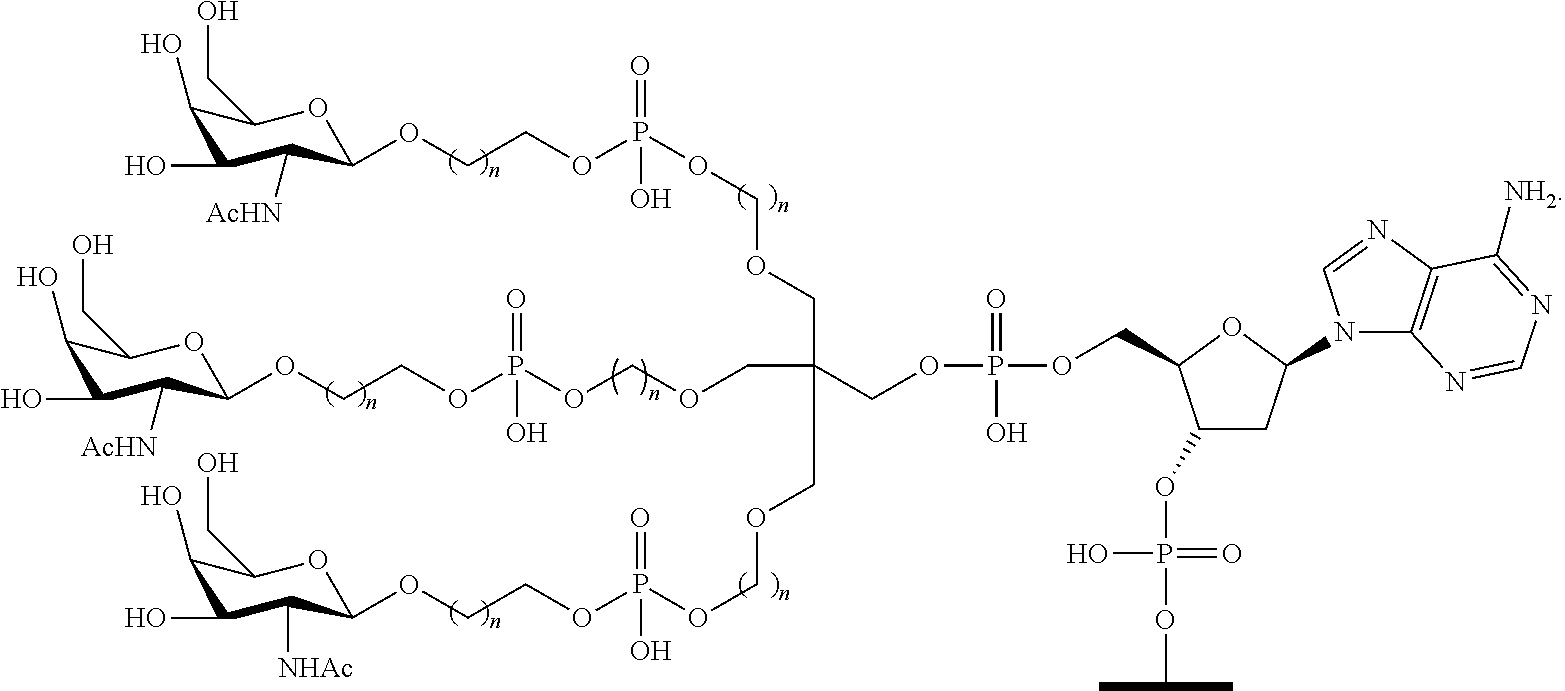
C1(O)C(O)C([AcHN])C(OCCOP(OCOCC(COCOP(OCCOC2C([NHAc])C(O)C(O)C(CO)O2)(=O)O)(COCOP(OCCOC2C([AcHN])C(O)C(O)C(CO)O2)(=O)O)COP(OCC2C(OP(O)(=O)OC(C)C)CC(N3C4=C(N=C3)C([NH2])=NC=N4)O2)(=O)O)(=O)O)OC1CO
